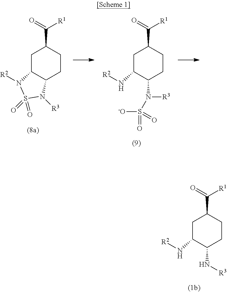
C1C2C(CCC1C(=O)[R1])N([R3])S(=O)(=O)N2[R2].C1C(N[R2])C(N([R3])S([-O])(=O)=O)CCC1C(=O)[R1].C1C(N[R2])C(N[R3])CCC1C(=O)[R1]
